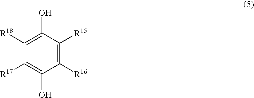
C1([R18])=C(O)C([R15])=C([R16])C(O)=C1[R17]
